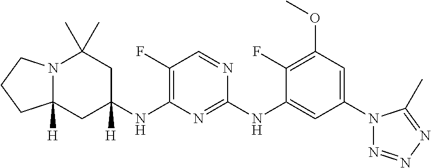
N12C([H])(CC(NC3=C(F)C=NC(NC4=CC(N5N=NN=C5C)=CC(OC)=C4F)=N3)([H])CC1(C)C)CCC2
